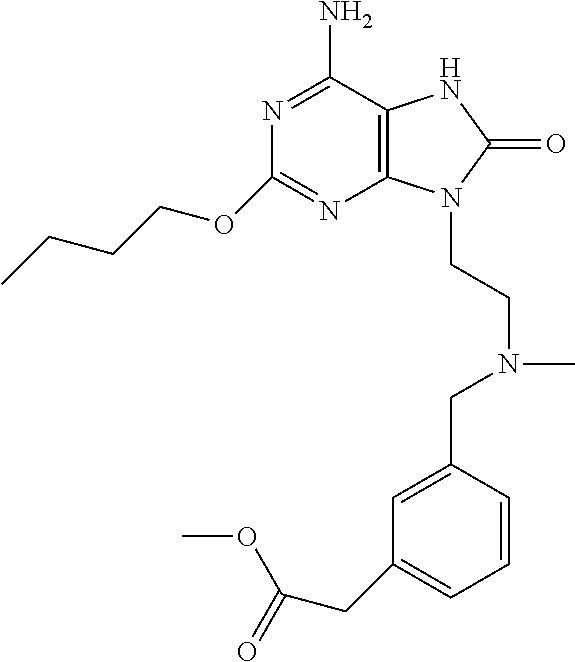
C1(OCCCC)=NC2=C(C(N)=N1)NC(=O)N2CCN(CC1=CC(CC(=O)OC)=CC=C1)C
